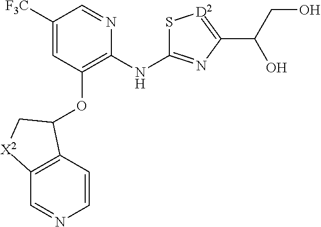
[F3C]C1=CC(OC2C3=C(C=NC=C3)[X2]C2)=C(NC2=NC(C(CO)O)=[D2]S2)N=C1
